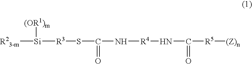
[R23-m][Si]([(OR1)m])[R3]SC(=O)N[R4]NC(=O)[R5][(Z)n]
